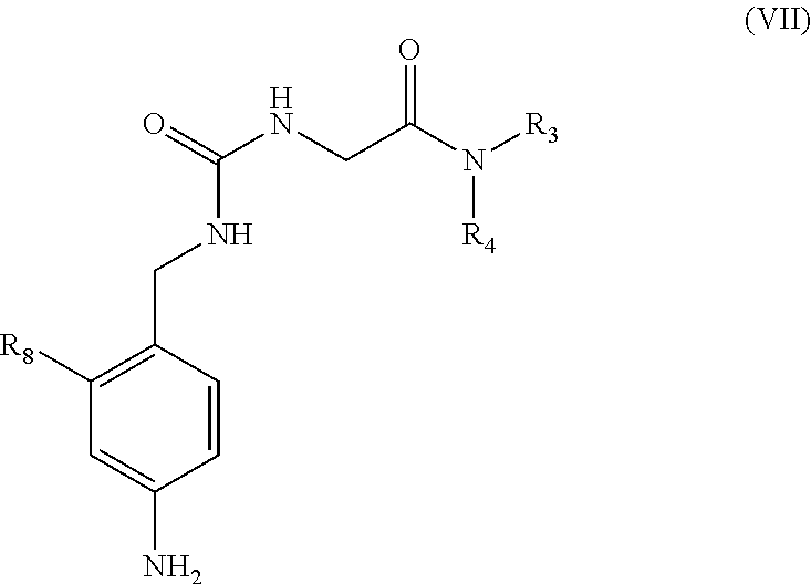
N(C(NCC(N([R4])[R3])=O)=O)CC1=C([R8])C=C(N)C=C1
